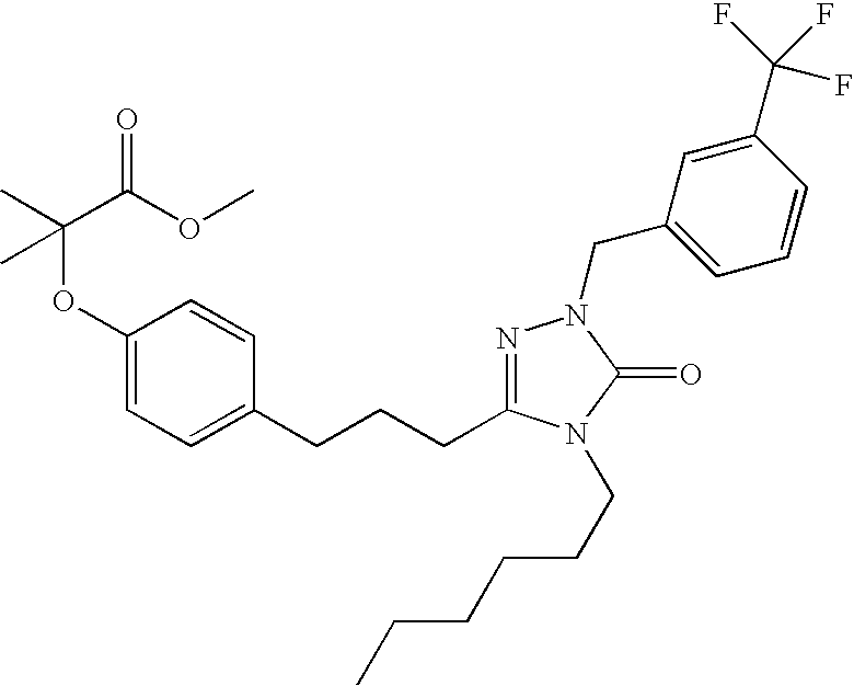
C(C(OC)=O)(OC1=CC=C(CCCC2=NN(CC3=CC=CC(C(F)(F)F)=C3)C(=O)N2CCCCCC)C=C1)(C)C
